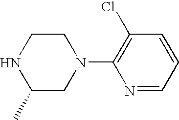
N1C(C)CN(C2=C(Cl)C=CC=N2)CC1
